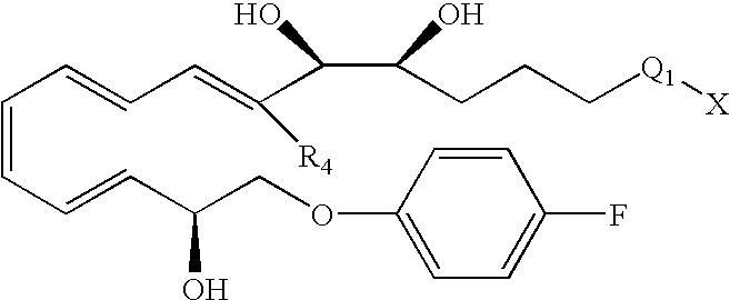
C(=CC=CC(COC1=CC=C(F)C=C1)O)C=CC=C([R4])C(C(O)CCC[Q1][X])O
